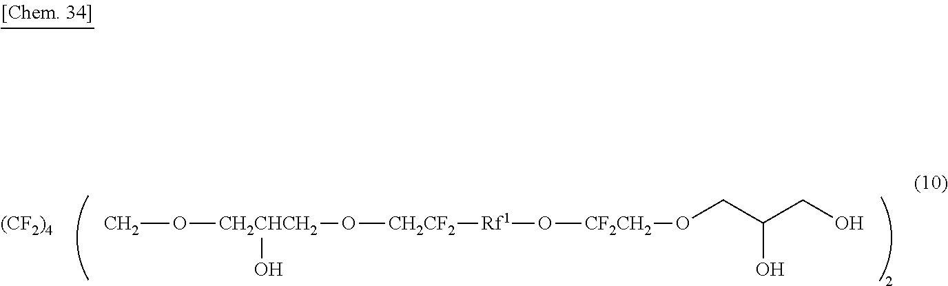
CO[CH2CHCH2](O[CH2CF2][Rf1]O[CF2CH2]OCC(CO)O)O.[(CF2)4]
